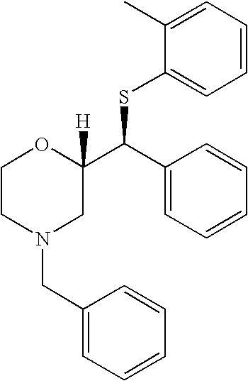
C1CN(CC2=CC=CC=C2)CC(C(SC2=CC=CC=C2C)C2=CC=CC=C2)([H])O1
